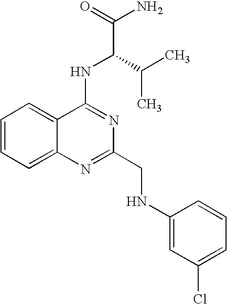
C1=CC=C2C(=C1)C(NC(C(N)=O)C(C)C)=NC(CNC1=CC(Cl)=CC=C1)=N2
